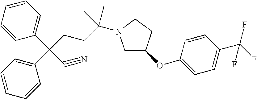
C1C(OC2=CC=C(C(F)(F)F)C=C2)CCN1C(CCC(C1=CC=CC=C1)(C1=CC=CC=C1)C#N)(C)C
